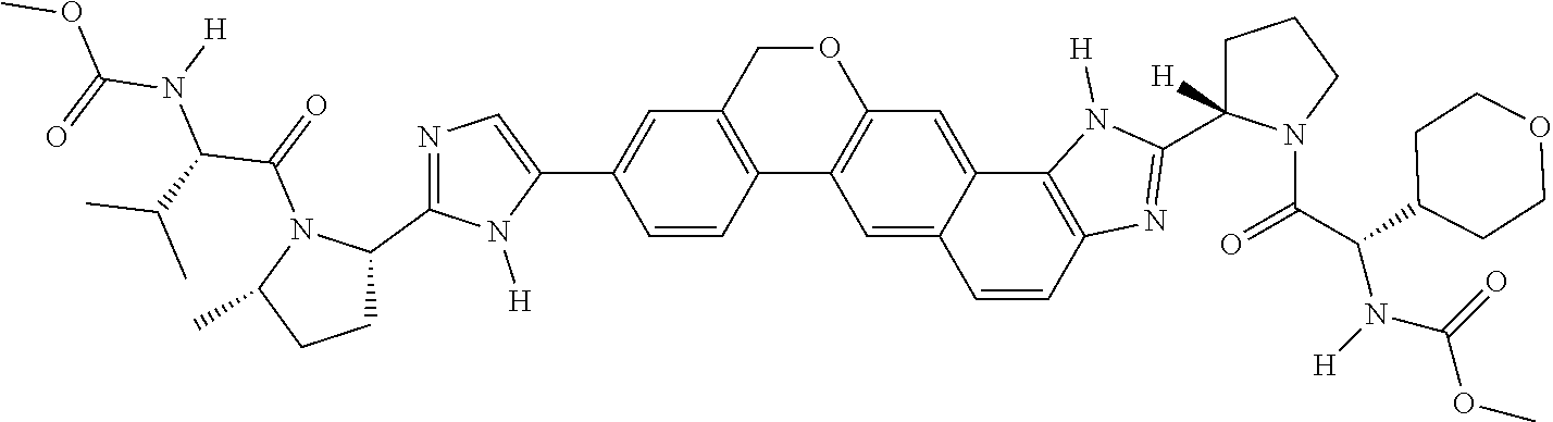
C12=C(COC3=C1C=C1C(=C3)C3=C(C=C1)N=C(C1([H])CCCN1C(C(N(C(=O)OC)[H])C1CCOCC1)=O)N3[H])C=C(C1=CN=C(C3N(C(=O)C(C(C)C)N(C(OC)=O)[H])C(C)CC3)N1[H])C=C2
